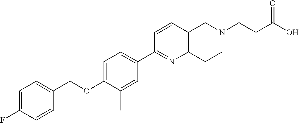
C1=C(F)C=CC(COC2=CC=C(C3=NC4=C(C=C3)CN(CCC(O)=O)CC4)C=C2C)=C1
